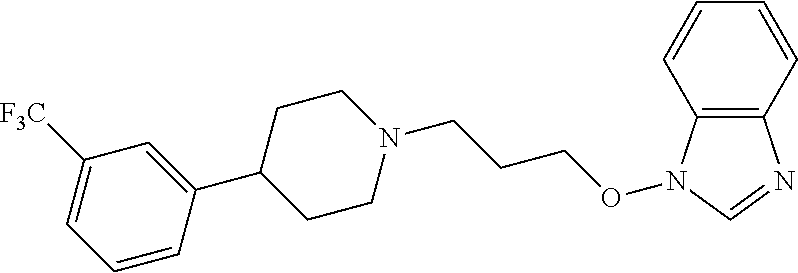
C12=C(N(OCCCN3CCC(C4=CC([F3C])=CC=C4)CC3)C=N1)C=CC=C2
